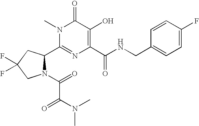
N1(C(=O)C(=O)N(C)C)C(C2=NC(C(NCC3=CC=C(F)C=C3)=O)=C(O)C(=O)N2C)CC(F)(F)C1
